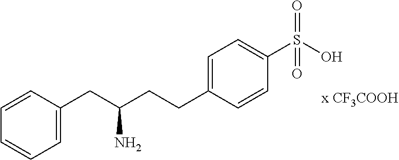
C1=C(CC(CCC2=CC=C(S(O)(=O)=O)C=C2)N)C=CC=C1
